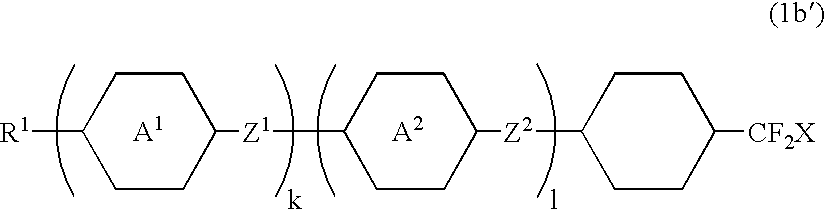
C1([R1])CCC([Z1]C2CCC([Z2]C3CCC([CF2X])CC3)CC2)CC1
